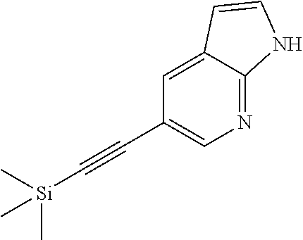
C1(C#C[Si](C)(C)C)=CN=C2C(=C1)C=CN2
